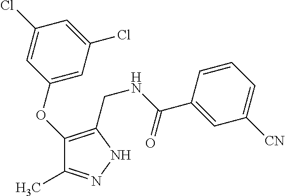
C1(OC2=C(CNC(C3=CC([CN])=CC=C3)=O)NN=C2C)=CC(Cl)=CC(Cl)=C1
